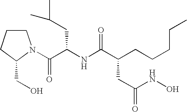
C1CCC(CO)N1C(C(NC(C(CCCCC)CC(=O)NO)=O)CC(C)C)=O
